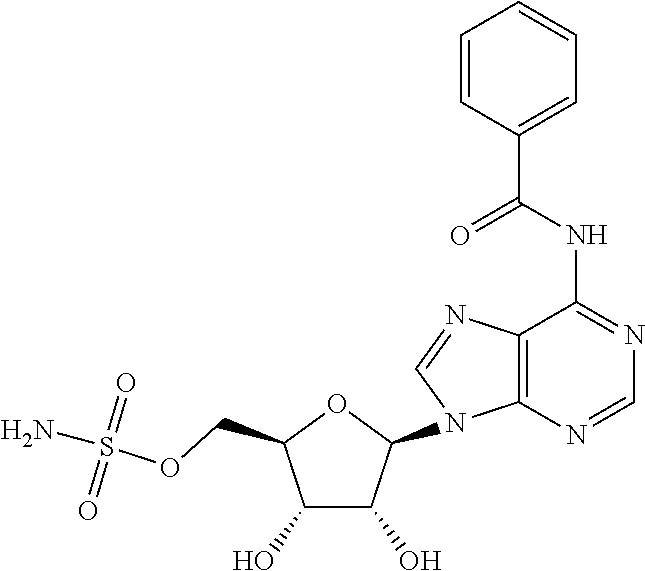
C1(O)C(O)C(N2C3=C(N=C2)C(NC(C2=CC=CC=C2)=O)=NC=N3)OC1COS(N)(=O)=O
